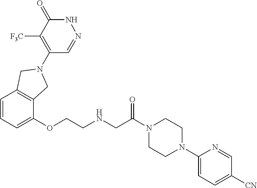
C(NCC(N1CCN(C2=CC=C([CN])C=N2)CC1)=O)COC1=CC=CC2=C1CN(C1=C([F3C])C(=O)NN=C1)C2
